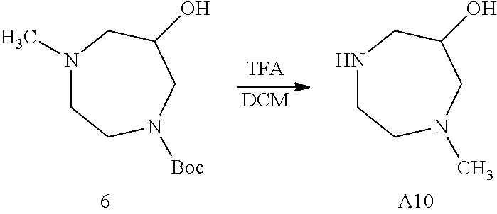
C1(O)CN(C)CCN([Boc])C1.[DCM].C1(O)CNCCN(C)C1.[A10]
